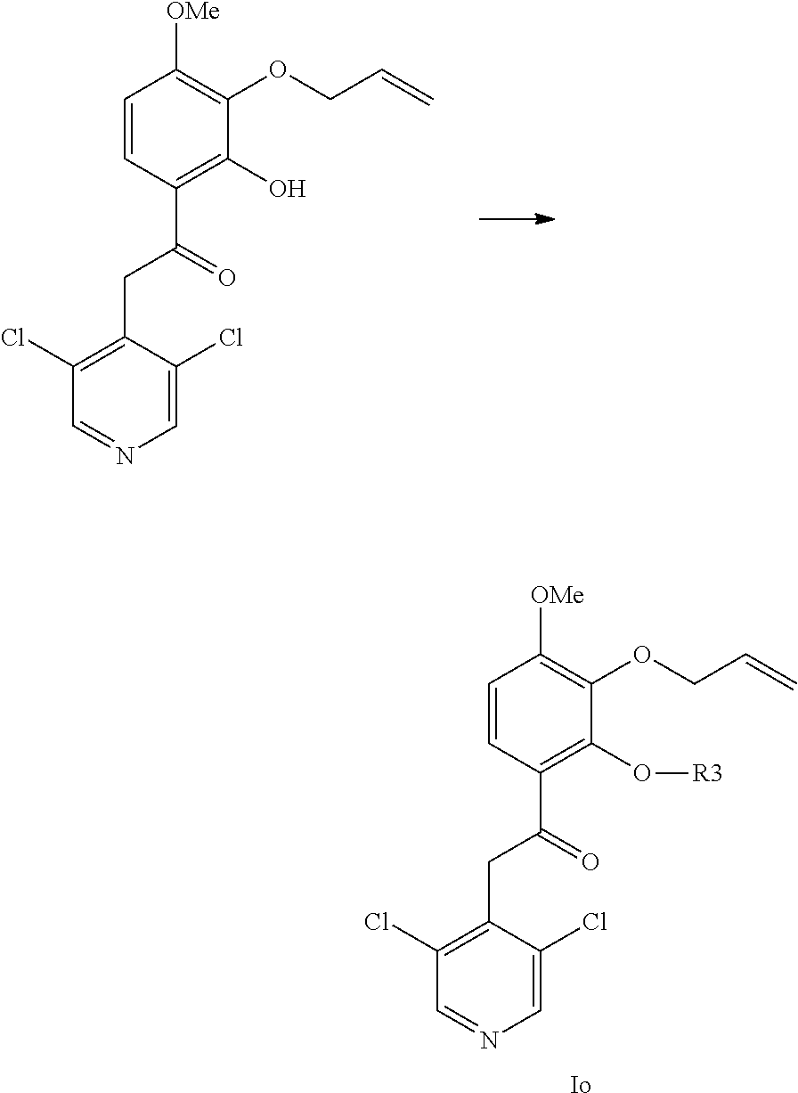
C1=CC(C(=O)CC2=C(Cl)C=NC=C2Cl)=C(O)C(OCC=C)=C1[OMe].C1=CC(C(=O)CC2=C(Cl)C=NC=C2Cl)=C(O[R3])C(OCC=C)=C1[OMe].[Io]
